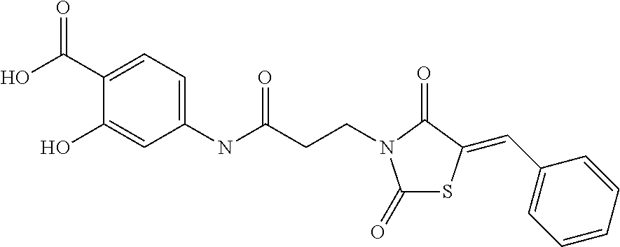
OC(C1=CC=C(NC(CCN2C(=O)SC(=CC3=CC=CC=C3)C2=O)=O)C=C1O)=O
